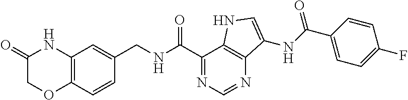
O=C1COC2=C(N1)C=C(CNC(C1=NC=NC3=C1NC=C3NC(=O)C1=CC=C(F)C=C1)=O)C=C2
